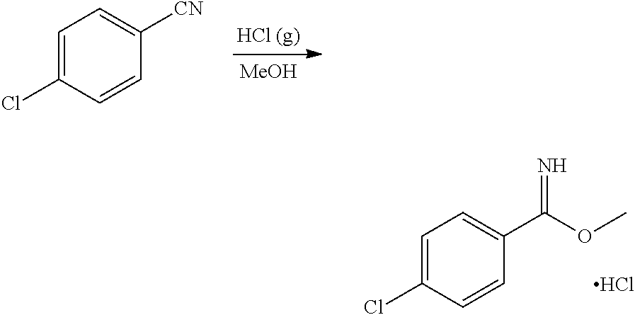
C1=C(Cl)C=CC(C(OC)=N)=C1.Cl.C1=C(Cl)C=CC([CN])=C1.[MeOH]
